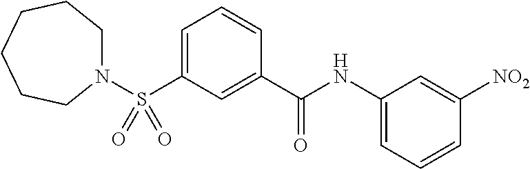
C1=C(S(N2CCCCCC2)(=O)=O)C=C(C(NC2=CC=CC([NO2])=C2)=O)C=C1
